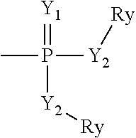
CP([Y2][Ry])(=[Y1])[Y2][Ry]
